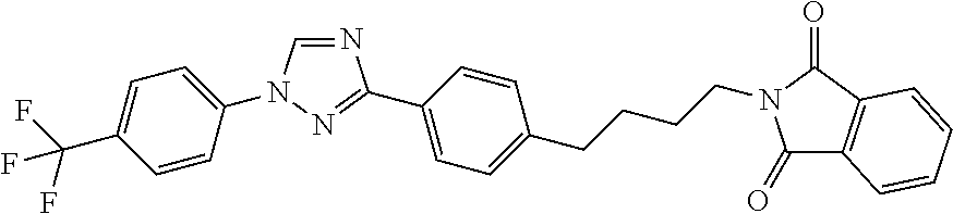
N1=CN(C2=CC=C(C(F)(F)F)C=C2)N=C1C1=CC=C(CCCCN2C(=O)C3=C(C2=O)C=CC=C3)C=C1
